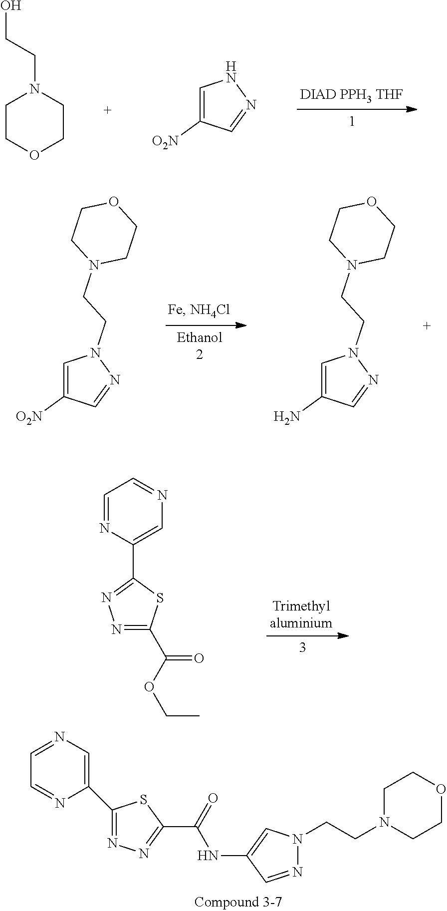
C1(C(NC2=CN(CCN3CCOCC3)N=C2)=O)=NN=C(C2=CN=CC=N2)S1.C1COCCN1CCO.C1=C([O2N])C=NN1.C1=C([O2N])C=NN1CCN1CCOCC1.C1=C(N)C=NN1CCN1CCOCC1.N1=C(C(OCC)=O)SC(C2=CN=CC=N2)=N1
